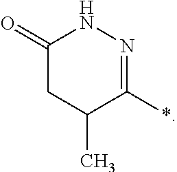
C1(=O)CC(C)C(*)=NN1
